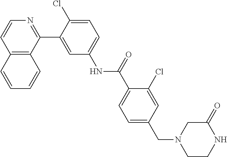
C12=C(C(C3=CC(NC(C4=CC=C(CN5CCNC(=O)C5)C=C4Cl)=O)=CC=C3Cl)=NC=C1)C=CC=C2
